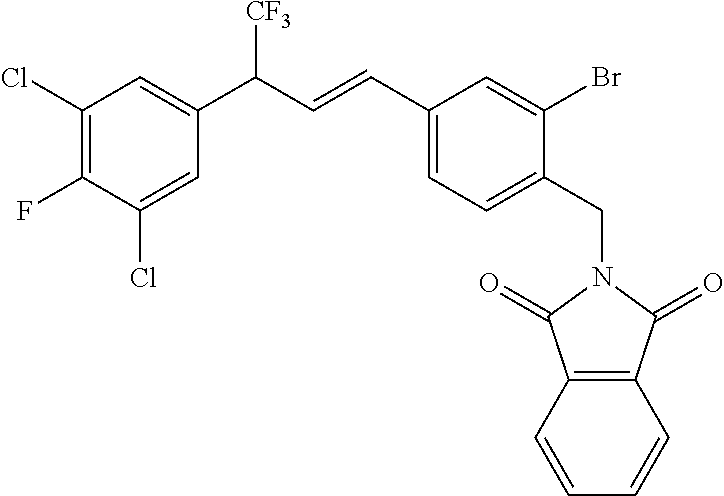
C1(Cl)=CC(C(C=CC2=CC=C(CN3C(=O)C4=C(C3=O)C=CC=C4)C(Br)=C2)[CF3])=CC(Cl)=C1F
